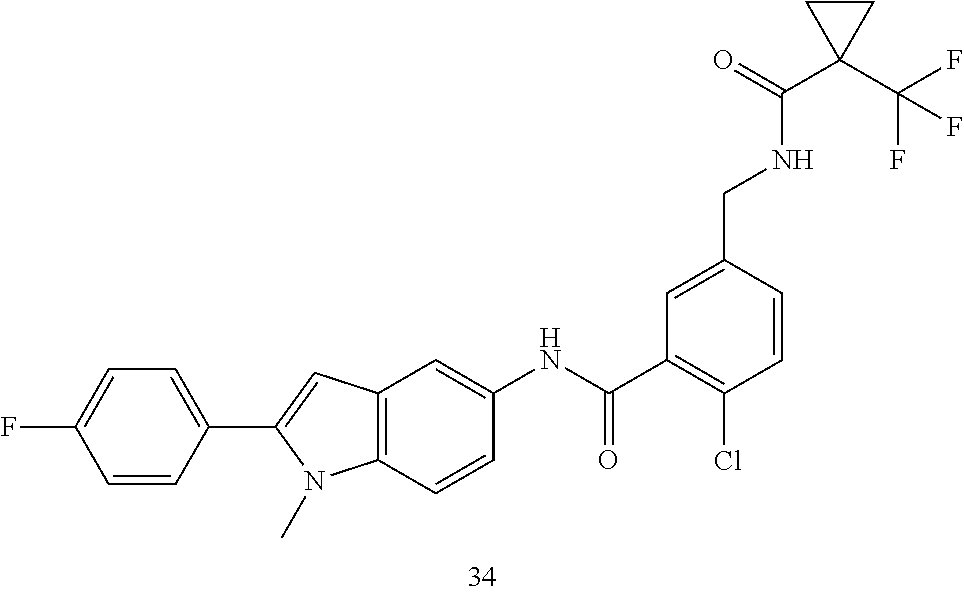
C1=C(CNC(C2(C(F)(F)F)CC2)=O)C=CC(Cl)=C1C(NC1=CC2=C(C=C1)N(C)C(C1=CC=C(F)C=C1)=C2)=O
